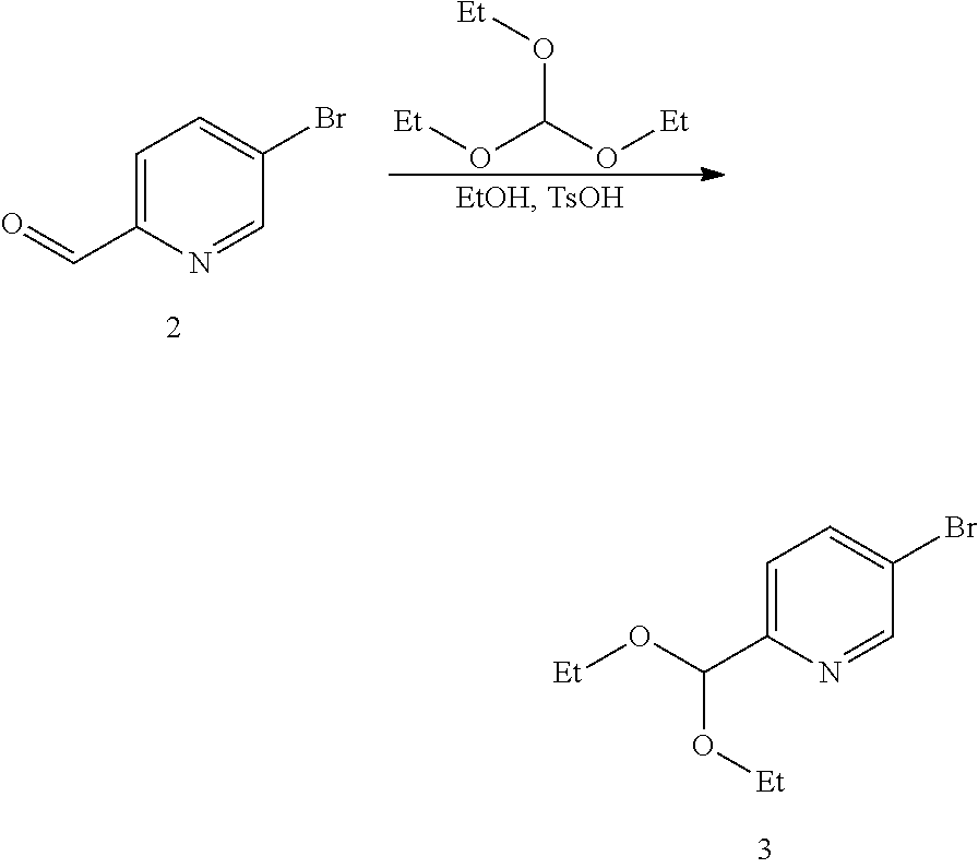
C1=C(C=O)N=CC(Br)=C1.[Et]OC(O[Et])O[Et].C1=C(C(O[Et])O[Et])N=CC(Br)=C1
